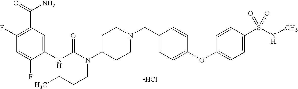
C1(NC(N(C2CCN(CC3=CC=C(OC4=CC=C(S(NC)(=O)=O)C=C4)C=C3)CC2)CCCC)=O)=CC(C(N)=O)=C(F)C=C1F.Cl
